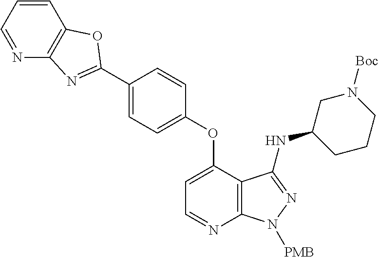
C1(C2=NC3=C(C=CC=N3)O2)=CC=C(OC2=CC=NC3=C2C(NC2CCCN([Boc])C2)=NN3[PMB])C=C1
